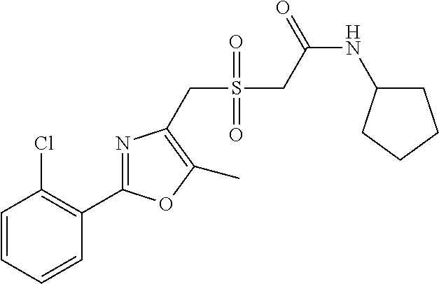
C(NC1CCCC1)(CS(CC1=C(C)OC(C2=C(Cl)C=CC=C2)=N1)(=O)=O)=O
